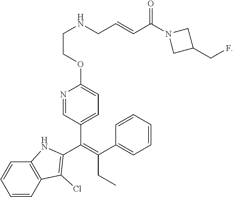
N(CC=CC(N1CC(CF)C1)=O)CCOC1=CC=C(C(=C(C2=CC=CC=C2)CC)C2=C(Cl)C3=C(C=CC=C3)N2)C=N1
